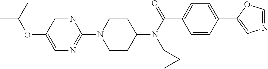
C1CC(N(C(C2=CC=C(C3=CN=CO3)C=C2)=O)C2CC2)CCN1C1=NC=C(OC(C)C)C=N1
